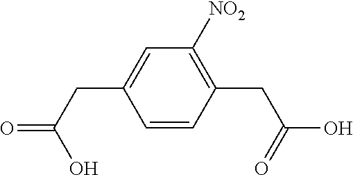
C1=CC(CC(O)=O)=C([NO2])C=C1CC(O)=O
